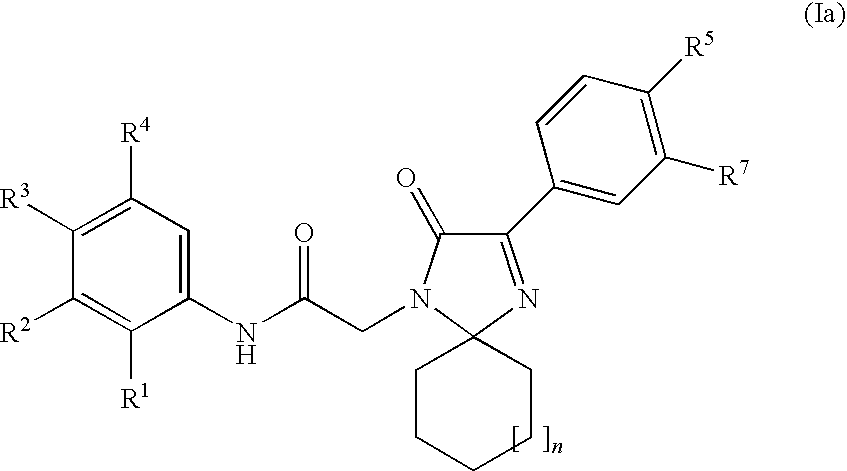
C1([R3])=C([R4])C=C(NC(CN2C3(N=C(C4=CC([R7])=C([R5])C=C4)C2=O)CCCCC3)=O)C([R1])=C1[R2]
